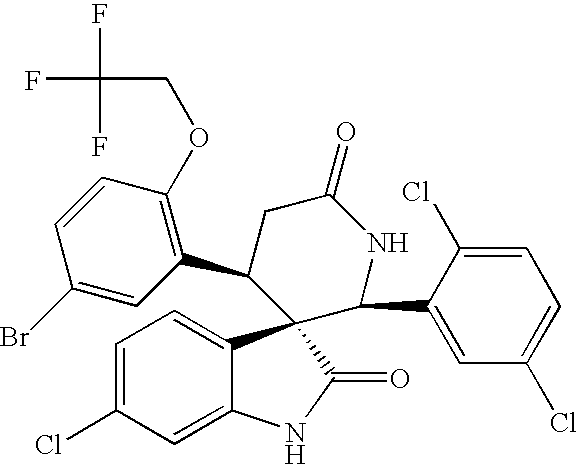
C1=C(Cl)C=C2C(=C1)C1(C(=O)N2)C(C2=C(OCC(F)(F)F)C=CC(Br)=C2)CC(=O)NC1C1=CC(Cl)=CC=C1Cl
